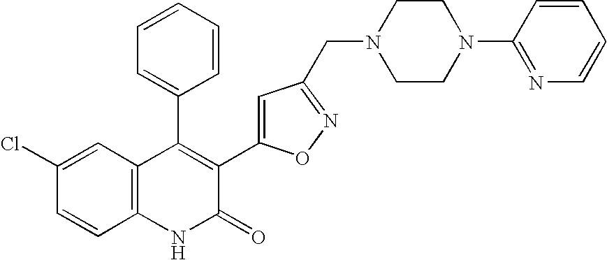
C1(Cl)=CC2=C(C=C1)NC(=O)C(C1=CC(CN3CCN(C4=NC=CC=C4)CC3)=NO1)=C2C1=CC=CC=C1
